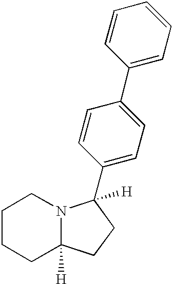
C1CCC2([H])N(C1)C(C1=CC=C(C3=CC=CC=C3)C=C1)([H])CC2
